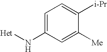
C1=C(N[Het])C=C([Me])C([i-Pr])=C1
